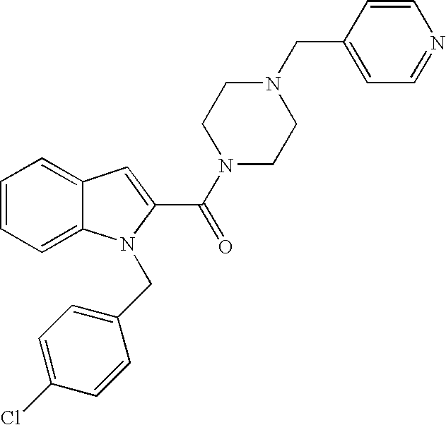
C1=C2C(=CC=C1)N(CC1=CC=C(Cl)C=C1)C(C(=O)N1CCN(CC3=CC=NC=C3)CC1)=C2
